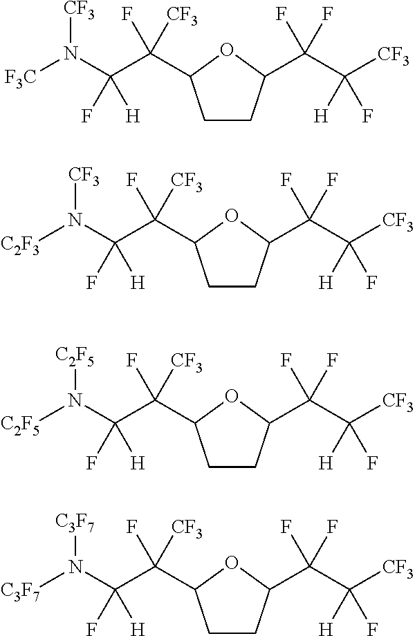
N([CF3])(C(C(F)([CF3])C1CCC(C(C([CF3])([H])F)(F)F)O1)(F)[H])[F3C].N([CF3])(C(C(F)([CF3])C1CCC(C(C([CF3])([H])F)(F)F)O1)(F)[H])[C2F3].N([C2F5])(C(C(F)([CF3])C1CCC(C(C([CF3])([H])F)(F)F)O1)(F)[H])[C2F5].N([C3F7])(C(C(F)([CF3])C1CCC(C(C([CF3])([H])F)(F)F)O1)(F)[H])[C3F7]
